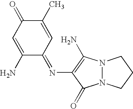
N12N(C(N)=C(N=C3C=C(C)C(=O)C=C3N)C1=O)CCC2
